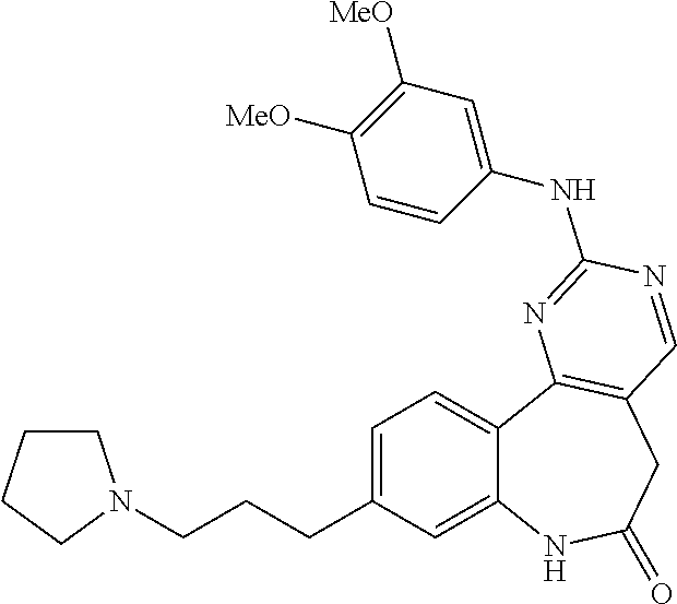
C1=C(CCCN2CCCC2)C=C2C(=C1)C1=C(CC(=O)N2)C=NC(NC2=CC([MeO])=C([MeO])C=C2)=N1
